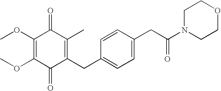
C1(=O)C(CC2=CC=C(CC(N3CCOCC3)=O)C=C2)=C(C)C(=O)C(OC)=C1OC
